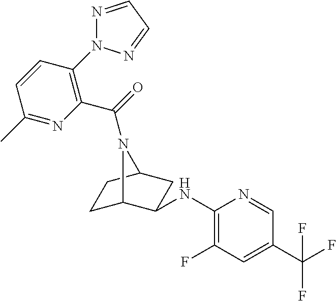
C1C2C(NC3=C(F)C=C(C(F)(F)F)C=N3)CC(C1)N2C(=O)C1=C(N2N=CC=N2)C=CC(C)=N1
